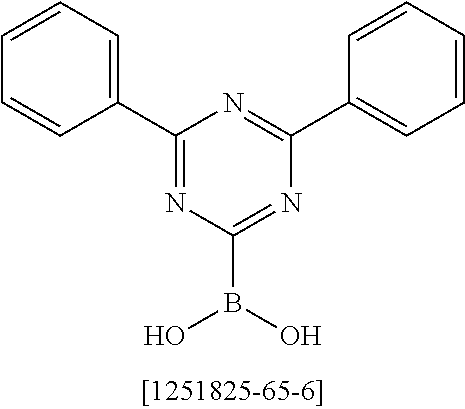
C1(C2=CC=CC=C2)=NC(B(O)O)=NC(C2=CC=CC=C2)=N1
